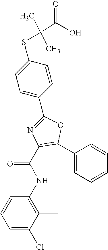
C1(C2=CC=C(SC(C)(C)C(O)=O)C=C2)=NC(C(NC2=C(C)C(Cl)=CC=C2)=O)=C(C2=CC=CC=C2)O1
